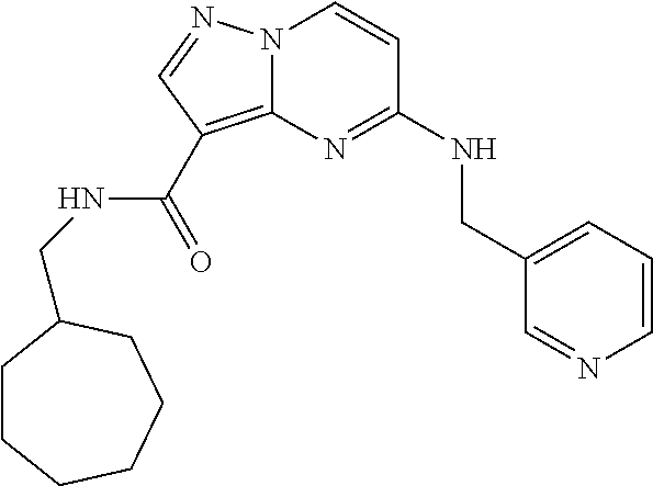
C1=CN=CC(CNC2=NC3=C(C(=O)NCC4CCCCCC4)C=NN3C=C2)=C1
